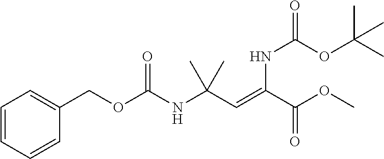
C1=CC=CC(COC(NC(C=C(C(OC)=O)NC(OC(C)(C)C)=O)(C)C)=O)=C1
